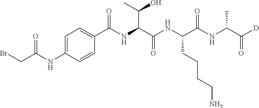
C1=C(NC(CBr)=O)C=CC(C(NC(C(NC(C(NC(C([D])=O)C)=O)CCCCN)=O)C(C)O)=O)=C1
